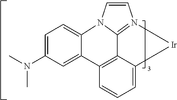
C1=C(N(C)C)C=C2C(=C1)N1C3=N(C=C1)[Ir]C1=CC=CC2=C13
